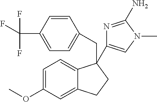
C1=C(OC)C=C2C(=C1)C(C1=CN(C)C(N)=N1)(CC1=CC=C(C(F)(F)F)C=C1)CC2
